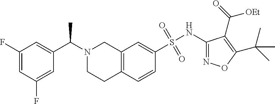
C1(NS(C2=CC3=C(C=C2)CCN(C(C2=CC(F)=CC(F)=C2)C)C3)(=O)=O)=NOC(C(C)(C)C)=C1C(=O)[OEt]
